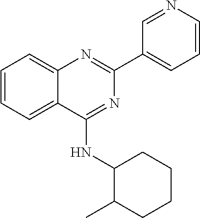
C1(C2=CC=CN=C2)=NC2=CC=CC=C2C(NC2C(C)CCCC2)=N1
